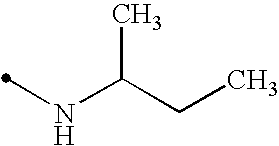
N(C(CC)C)C
